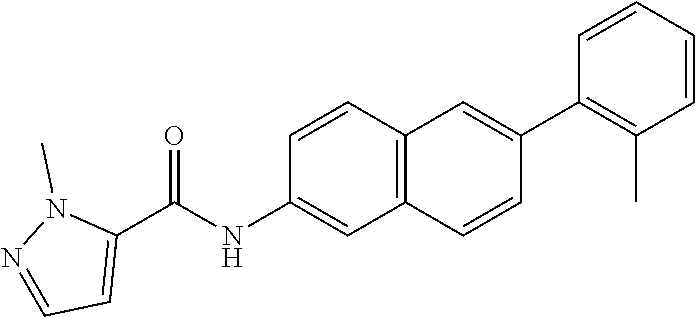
C12=C(C=C(NC(C3=CC=NN3C)=O)C=C1)C=CC(C1=C(C)C=CC=C1)=C2
